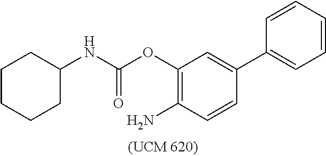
C1(OC(NC2CCCCC2)=O)=C(N)C=CC(C2=CC=CC=C2)=C1
